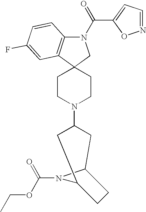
N1(C(=O)C2=CC=NO2)C2=C(C3(C1)CCN(C1CC4N(C(OCC)=O)C(C1)CC4)CC3)C=C(F)C=C2
